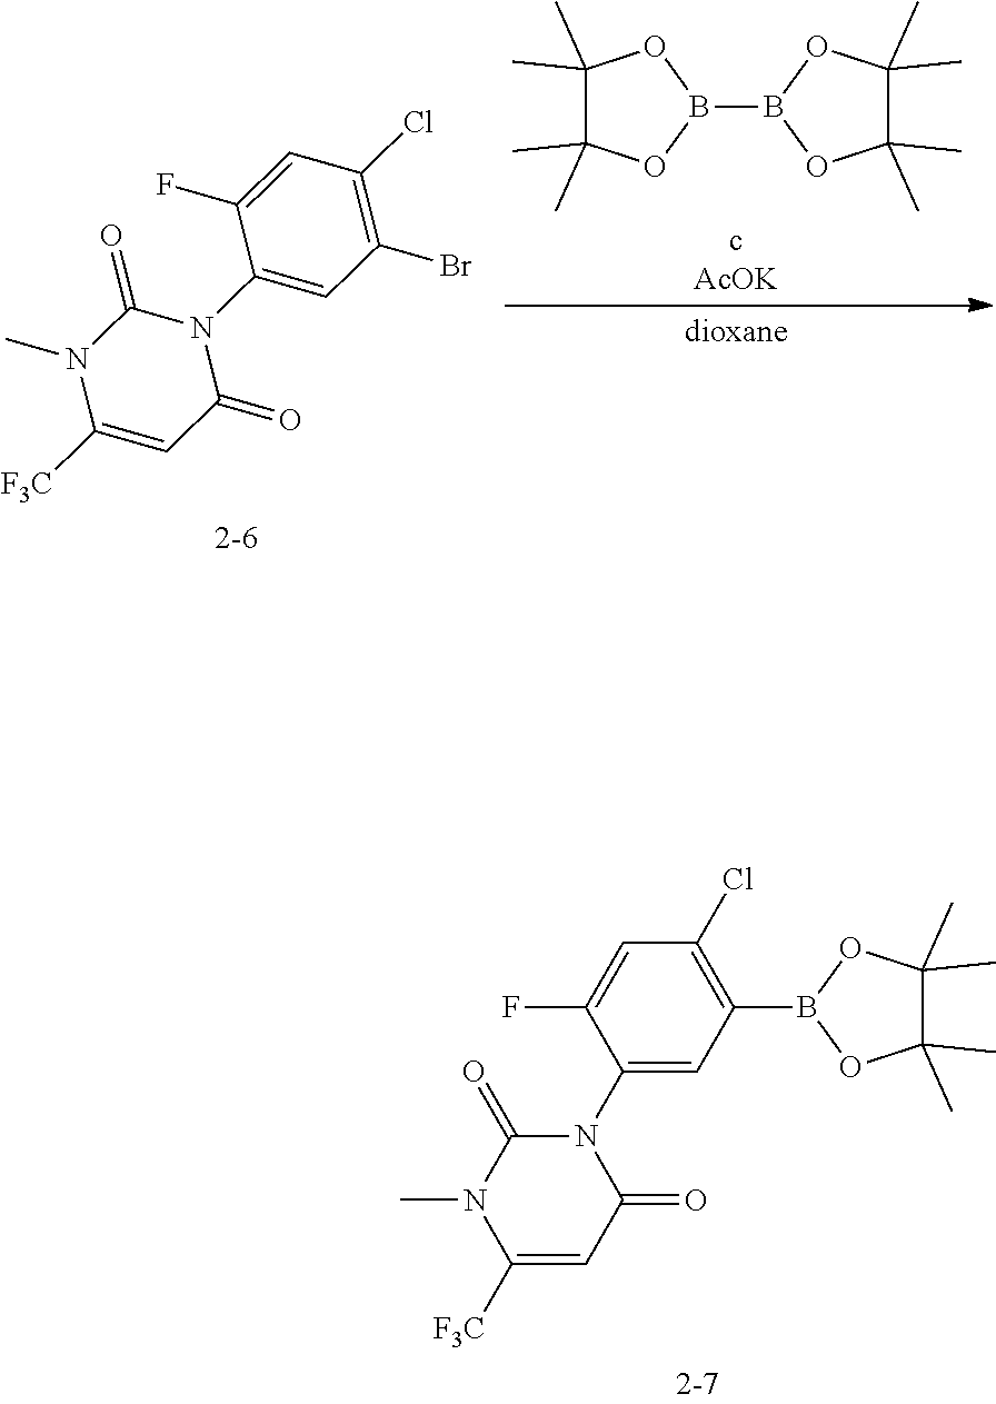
O1B(C2=C(Cl)C=C(F)C(N3C(=O)C=C([F3C])N(C)C3=O)=C2)OC(C)(C)C1(C)C.[dioxane].ClC1=C(Br)C=C(N2C(=O)C=C([F3C])N(C)C2=O)C(F)=C1.[cAcOK].O1B(B2OC(C)(C)C(C)(C)O2)OC(C)(C)C1(C)C
